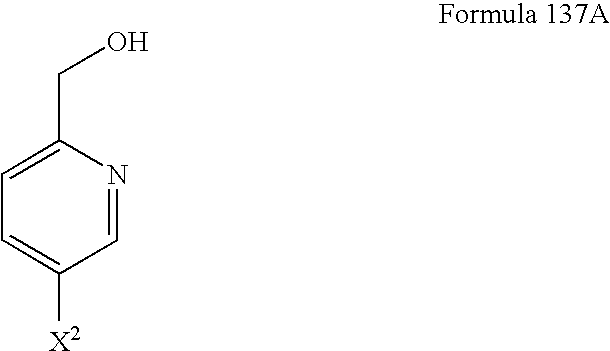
C(C1=CC=C([X2])C=N1)O
